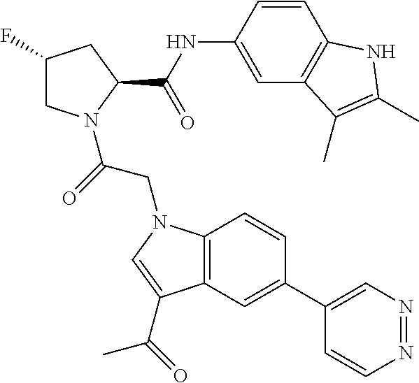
C1(F)CN(C(CN2C3=C(C(C(=O)C)=C2)C=C(C2=CN=NC=C2)C=C3)=O)C(C(NC2=CC3=C(C=C2)NC(C)=C3C)=O)C1
